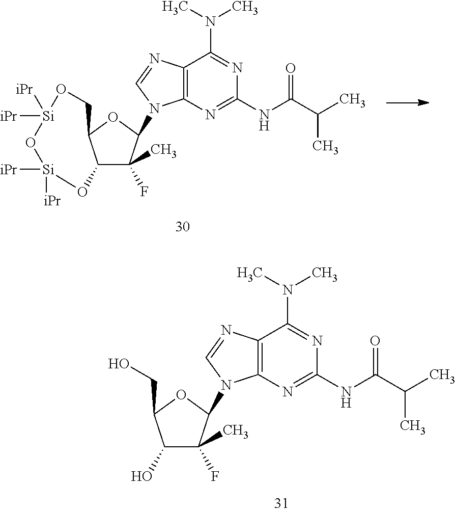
C12C(C)(F)C(N3C4=C(N=C3)C(N(C)C)=NC(NC(=O)C(C)C)=N4)OC1CO[Si]([iPr])([iPr])O[Si]([iPr])([iPr])O2.C1(O)C(C)(F)C(N2C3=C(N=C2)C(N(C)C)=NC(NC(=O)C(C)C)=N3)OC1CO
